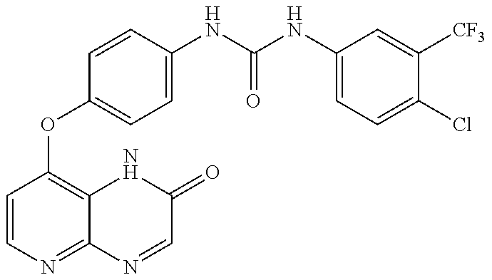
C1=CN=C2C(=C1OC1=CC=C(NC(=O)NC3=CC=C(Cl)C([CF3])=C3)C=C1)NC(=O)C=N2
